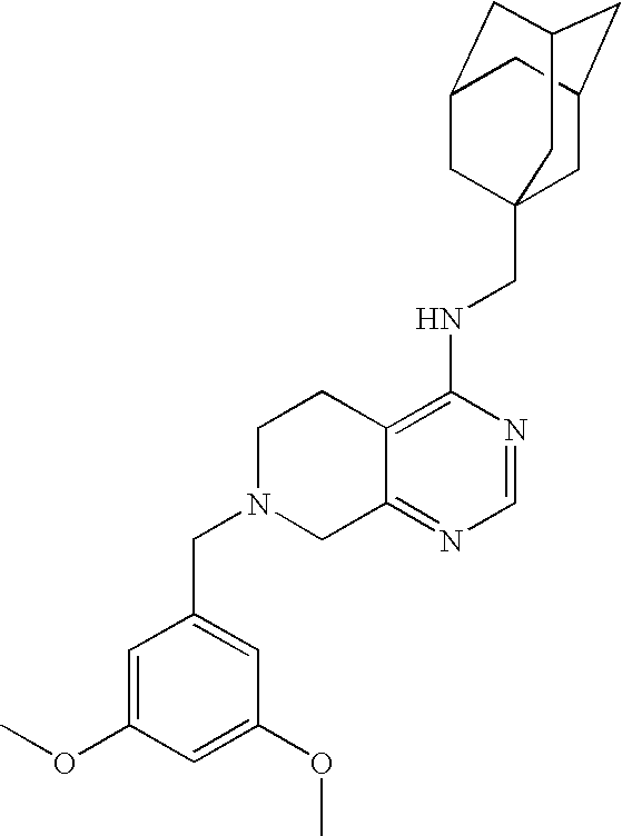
C12=C(NCC34CC5CC(CC(C3)C5)C4)N=CN=C1CN(CC1=CC(OC)=CC(OC)=C1)CC2
